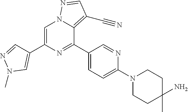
C1(C2=NC(C3=CN(C)N=C3)=CN3C2=C(C#N)C=N3)=CC=C(N2CCC(C)(N)CC2)N=C1
